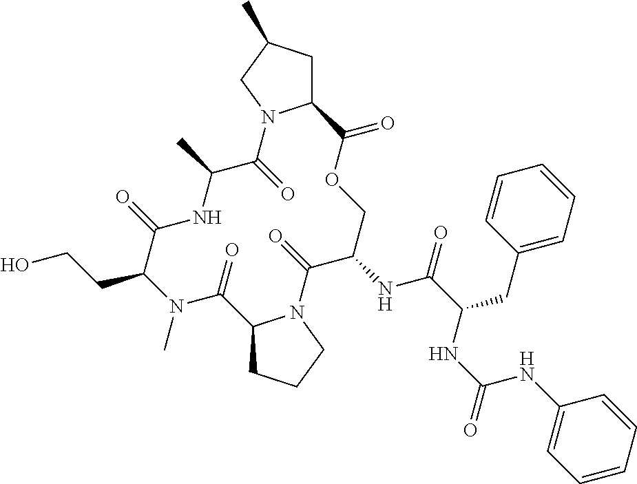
C12CC(C)CN1C(=O)C(C)NC(=O)C(CCO)N(C)C(=O)C1CCCN1C(=O)C(NC(=O)C(CC1=CC=CC=C1)NC(=O)NC1=CC=CC=C1)COC2=O
